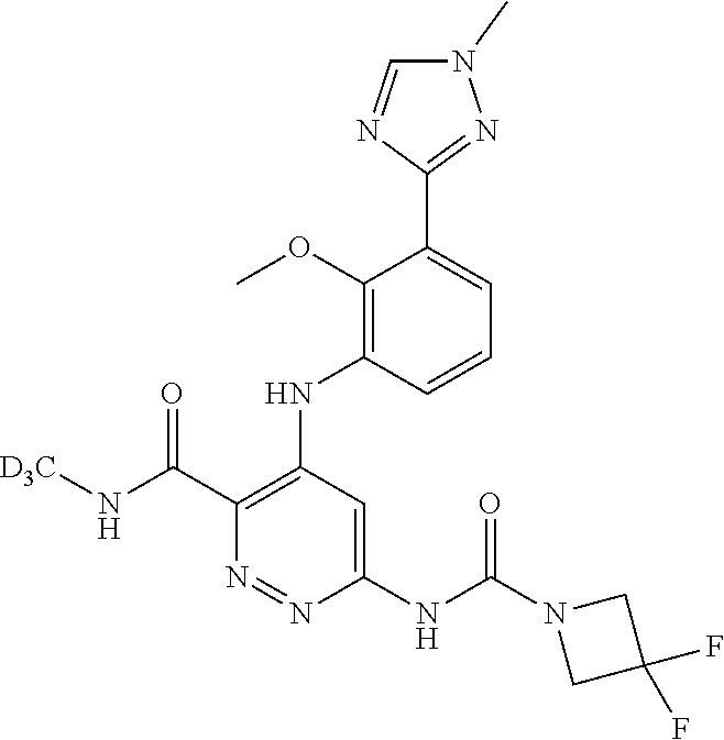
C1(C(N[D3C])=O)=C(NC2=C(OC)C(C3=NN(C)C=N3)=CC=C2)C=C(NC(N2CC(F)(F)C2)=O)N=N1
